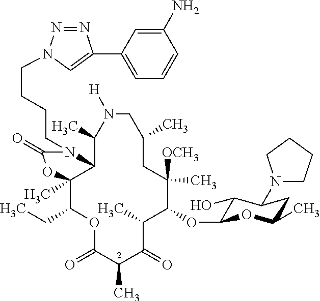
C1(OC2C(O)C(N3CCCC3)CC(C)O2)C([OCH3])(C)CC(C)CN([H])C(C)C2C(C)(C(CC)OC(=O)C(C)C(=O)C1C)OC(=O)N2CCCCN1N=NC(C2=CC=CC(N)=C2)=C1
